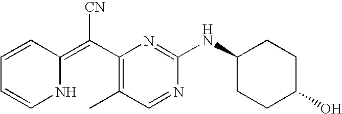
C1=CC(=C(C2=C(C)C=NC(NC3CCC(O)CC3)=N2)[CN])NC=C1
